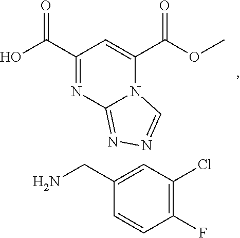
C1(C(O)=O)=NC2=NN=CN2C(C(OC)=O)=C1.C1(F)=C(Cl)C=C(CN)C=C1
